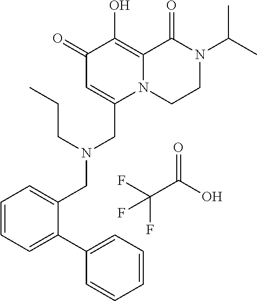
O=C(O)C(F)(F)F.C1(=O)C=C(CN(CC2=CC=CC=C2C2=CC=CC=C2)CCC)N2C(=C1O)C(=O)N(C(C)C)CC2
